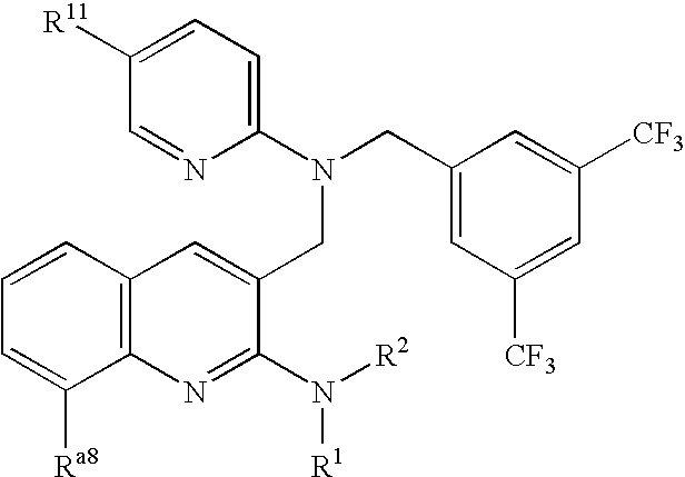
C12=C(N=C(N([R2])[R1])C(CN(CC3=CC([CF3])=CC([CF3])=C3)C3=CC=C([R11])C=N3)=C1)C([Ra8])=CC=C2
